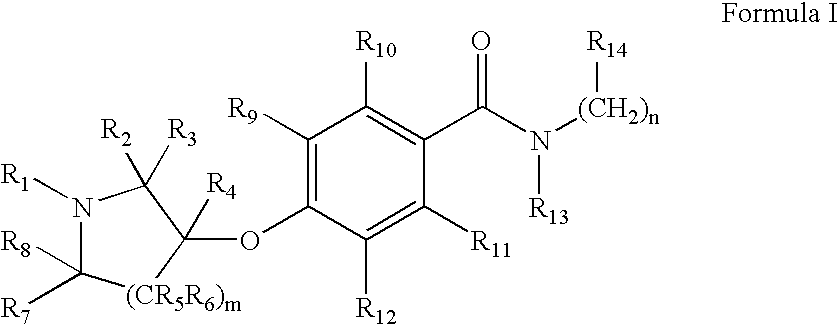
N1([R1])C([R7])([R8])[(CR5R6)m]C(OC2=C([R9])C([R10])=C(C(N([(CH2)n][R14])[R13])=O)C([R11])=C2[R12])([R4])C1([R3])[R2]
